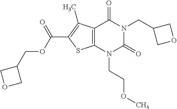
C12=C(N(CCOC)C(=O)N(CC3COC3)C1=O)SC(C(OCC1COC1)=O)=C2C
